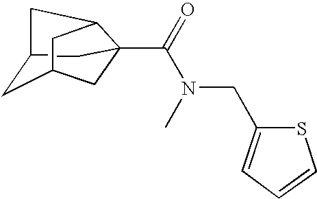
C1C2CC3(C(=O)N(C)CC4=CC=CS4)CC1CC3C2
